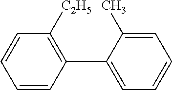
C1=C(C)C(C2=C([C2H5])C=CC=C2)=CC=C1
